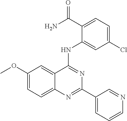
C1(OC)=CC=C2C(=C1)C(NC1=CC(Cl)=CC=C1C(N)=O)=NC(C1=CC=CN=C1)=N2
